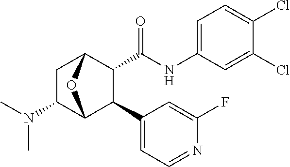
CN(C1C2C(C3=CC=NC(F)=C3)C(C(NC3=CC=C(Cl)C(Cl)=C3)=O)C(C1)O2)C
